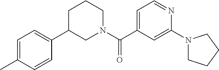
C1=CC(C)=CC=C1C1CCCN(C(C2=CC=NC(N3CCCC3)=C2)=O)C1
